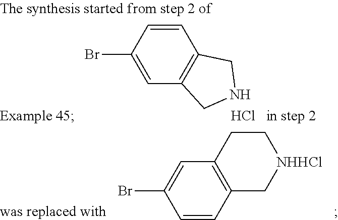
C1=C(Br)C=CC2=C1CNC2.Cl.C12=C(CC[NHHCl]C1)C=C(Br)C=C2
